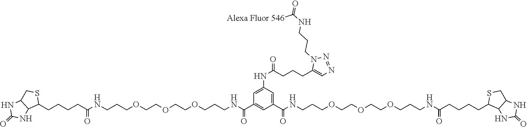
C1=C(NC(CCCC2=CN=NN2CCCNC(=O)[Alexa Fluor 546])=O)C=C(C(NCCCOCCOCCOCCCNC(CCCCC2SCC3C2NC(=O)N3)=O)=O)C=C1C(NCCCOCCOCCOCCCNC(CCCCC1SCC2C1NC(=O)N2)=O)=O
